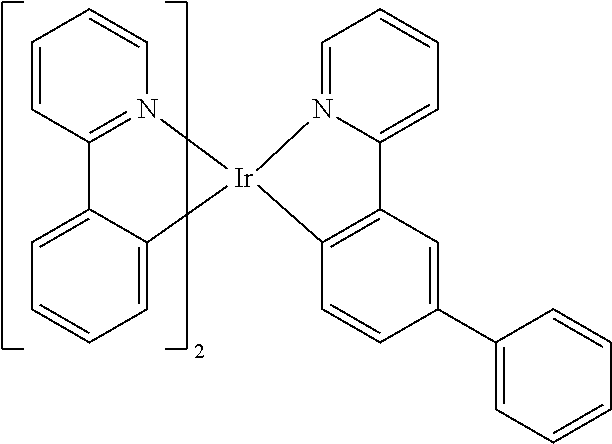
C1=C2C(=CC=C1)[Ir]1(N3=C2C=CC=C3)C2=C(C=C(C3=CC=CC=C3)C=C2)C2=CC=CC=N12
